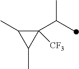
C1([CF3])(C(C)C)C(C)C1C
